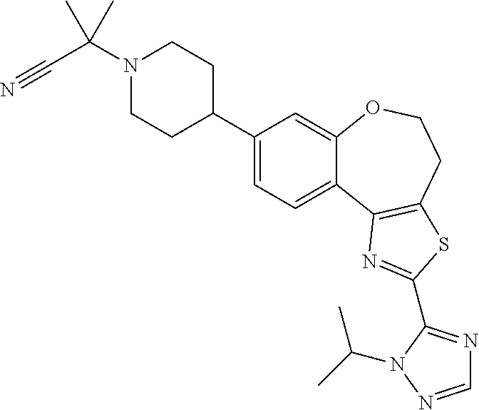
C1=C(C2CCN(C(C#N)(C)C)CC2)C=C2C(=C1)C1=C(CCO2)SC(C2=NC=NN2C(C)C)=N1
